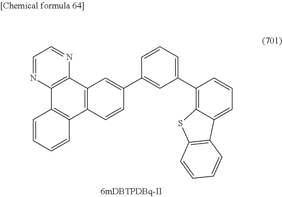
C1=NC2=C(N=C1)C1=C(C3=C2C=CC=C3)C=CC(C2=CC(C3=C4C(=CC=C3)C3=C(S4)C=CC=C3)=CC=C2)=C1
